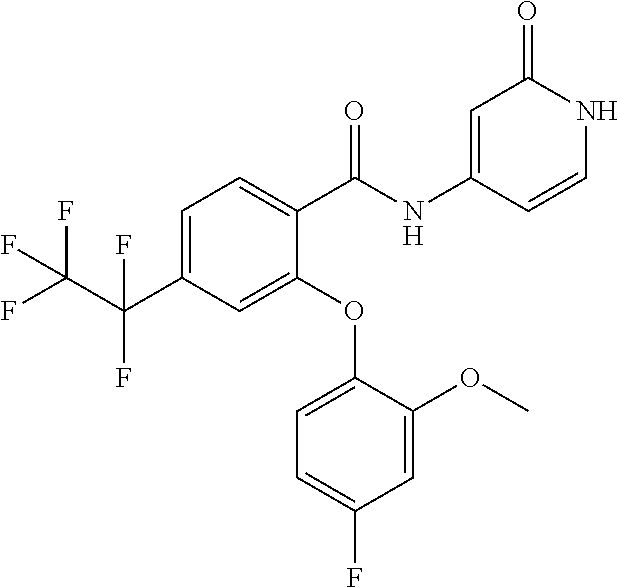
C1=C(C(F)(C(F)(F)F)F)C=C(OC2=CC=C(F)C=C2OC)C(C(NC2=CC(=O)NC=C2)=O)=C1
